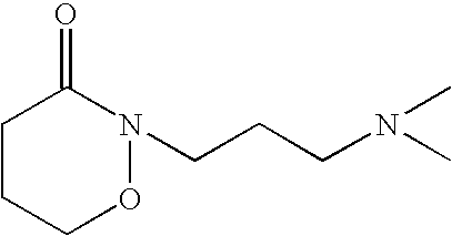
C1CCON(CCCN(C)C)C1=O
